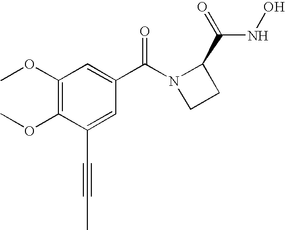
C1(OC)=C(OC)C(C#CC)=CC(C(N2CCC2C(=O)NO)=O)=C1
